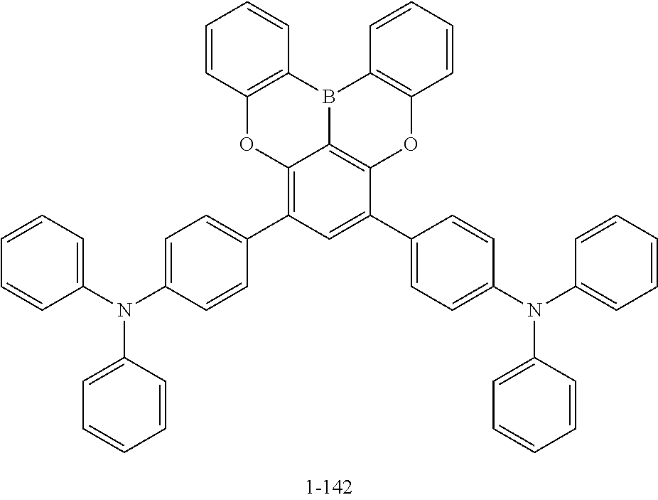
C1=CC2=C(C=C1)B1C3=C(C=CC=C3)OC3=C1C(=C(C1=CC=C(N(C4=CC=CC=C4)C4=CC=CC=C4)C=C1)C=C3C1=CC=C(N(C3=CC=CC=C3)C3=CC=CC=C3)C=C1)O2
